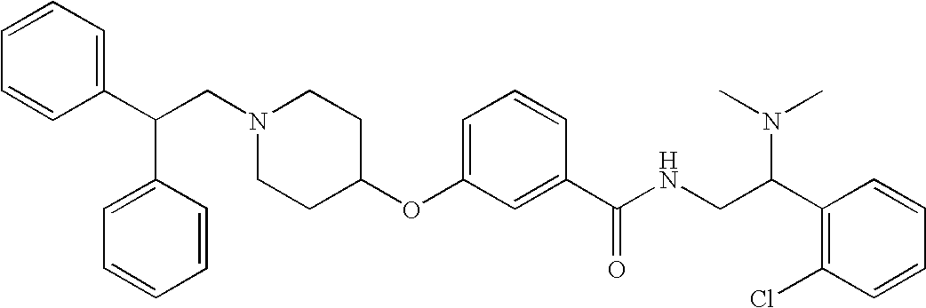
N1(CC(C2=CC=CC=C2)C2=CC=CC=C2)CCC(OC2=CC=CC(C(NCC(C3=C(Cl)C=CC=C3)N(C)C)=O)=C2)CC1
